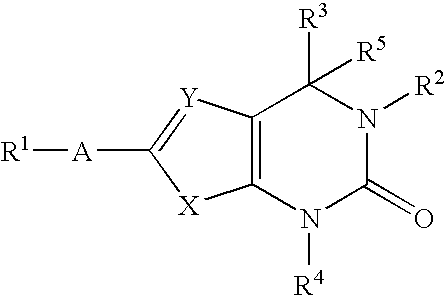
C12=C([Y]=C([A][R1])[X]1)C([R3])([R5])N([R2])C(=O)N2[R4]
